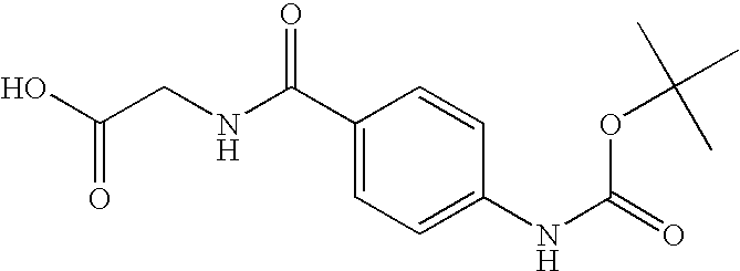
OC(CNC(C1=CC=C(NC(=O)OC(C)(C)C)C=C1)=O)=O
